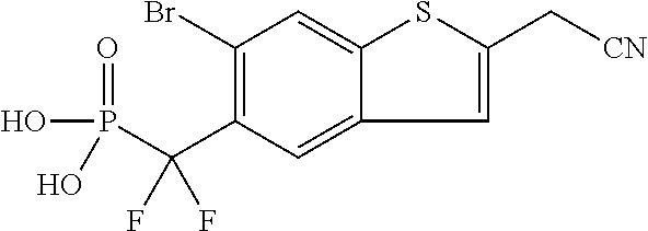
C1(Br)=C(C(P(=O)(O)O)(F)F)C=C2C(=C1)SC(C[CN])=C2
